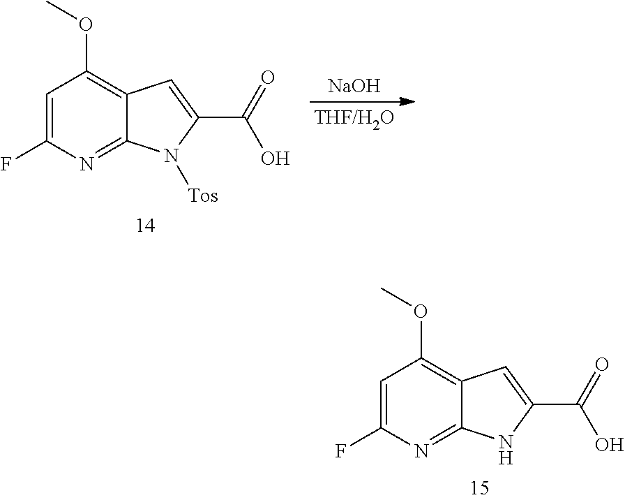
[NaOH].[THF/H2O].C1(OC)=C2C(=NC(F)=C1)N([Tos])C(C(=O)O)=C2.C1(OC)=C2C(=NC(F)=C1)NC(C(=O)O)=C2
